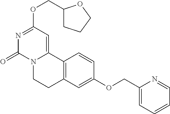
N1=C(OCC2CCCO2)C=C2N(C1=O)CCC1=C2C=CC(OCC2=CC=CC=N2)=C1
